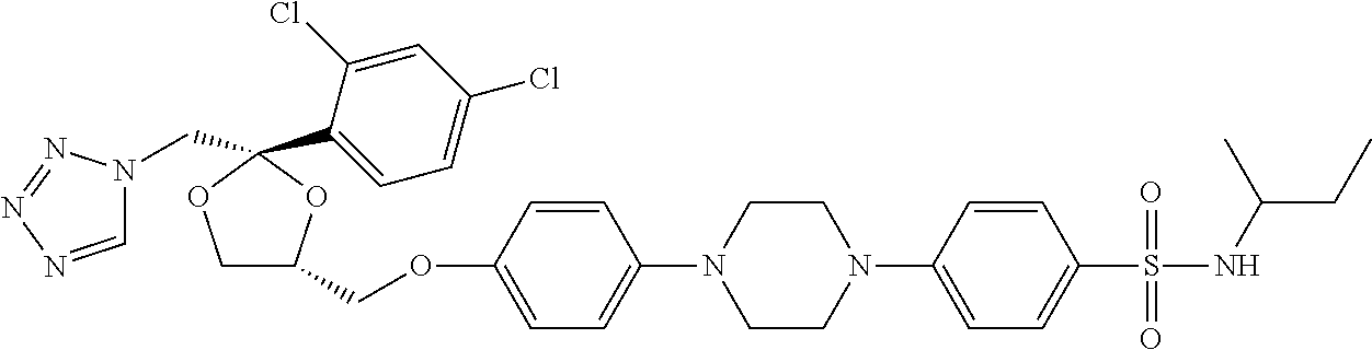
C1OC(C2=CC=C(Cl)C=C2Cl)(CN2C=NN=N2)OC1COC1=CC=C(N2CCN(C3=CC=C(S(=O)(=O)NC(CC)C)C=C3)CC2)C=C1
